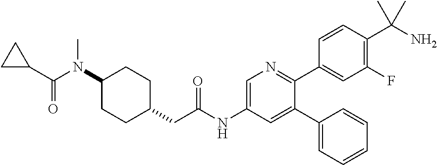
C1(C2=CC(NC(CC3CCC(N(C(C4CC4)=O)C)CC3)=O)=CN=C2C2=CC(F)=C(C(N)(C)C)C=C2)=CC=CC=C1
